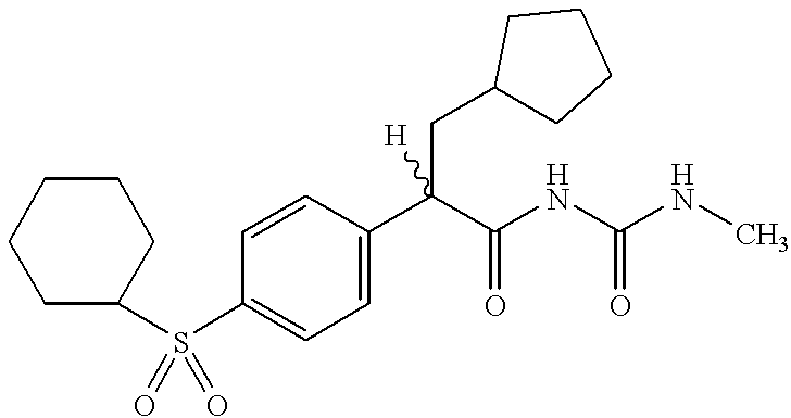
C1(S(C2CCCCC2)(=O)=O)=CC=C(C(C(NC(NC)=O)=O)(CC2CCCC2)[H])C=C1
